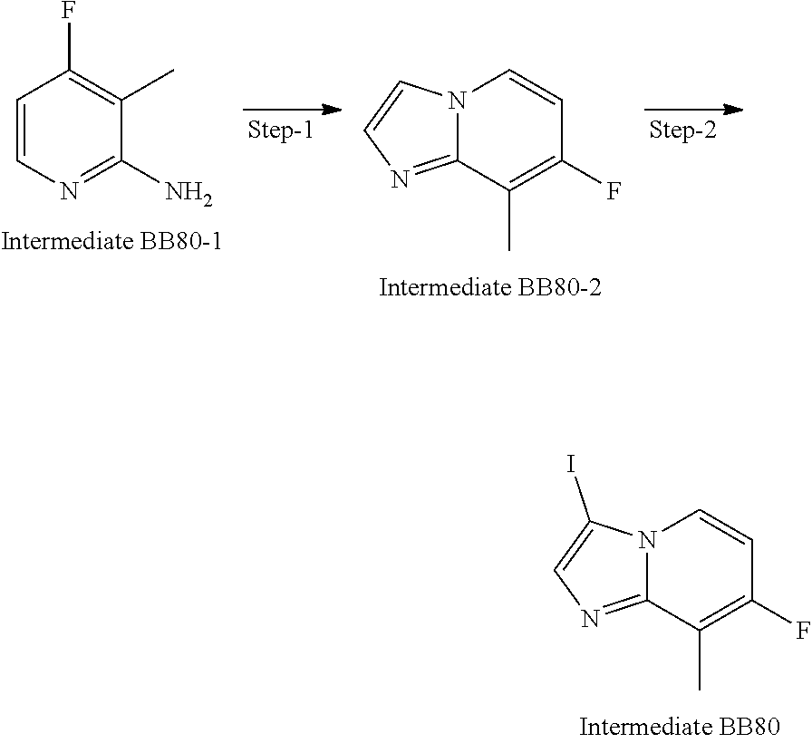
C1=CN=C(N)C(C)=C1F.N12C(=NC=C1)C(C)=C(F)C=C2.N12C(=NC=C1I)C(C)=C(F)C=C2
